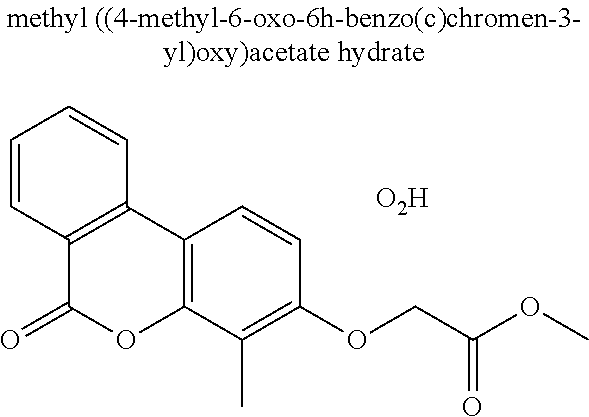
C1=CC2=C(C=C1)C1=C(OC2=O)C(C)=C(OCC(OC)=O)C=C1.[O2H]
